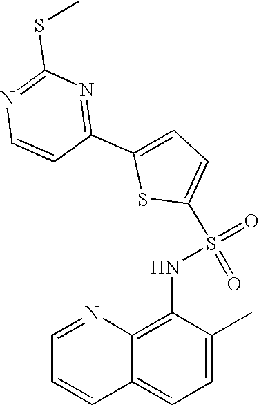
C1=NC2=C(NS(=O)(=O)C3=CC=C(C4=NC(SC)=NC=C4)S3)C(C)=CC=C2C=C1
